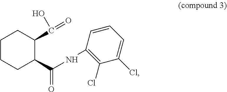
C1CCC(C(NC2=C(Cl)C(Cl)=CC=C2)=O)C(C(=O)O)C1
